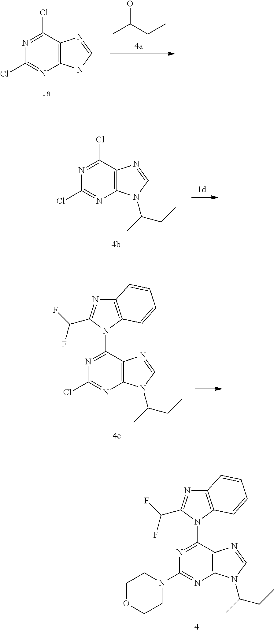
CC(CC)O.C12=C(C(Cl)=NC(Cl)=N1)N=CN2.C12=C(C(Cl)=NC(Cl)=N1)N=CN2C(C)CC.C12=C(C(N3C(C(F)F)=NC4=C3C=CC=C4)=NC(Cl)=N1)N=CN2C(CC)C.C12=C(C(N3C(C(F)F)=NC4=C3C=CC=C4)=NC(N3CCOCC3)=N1)N=CN2C(CC)C
